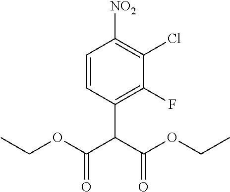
C1=CC(C(C(OCC)=O)C(OCC)=O)=C(F)C(Cl)=C1[NO2]
